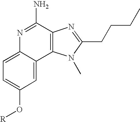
C1=C2C(=CC=C1O[R])N=C(N)C1=C2N(C)C(CCCC)=N1
